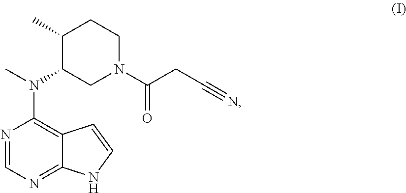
C1(C)CCN(C(CC#N)=O)CC1N(C1=C2C(=NC=N1)NC=C2)C
